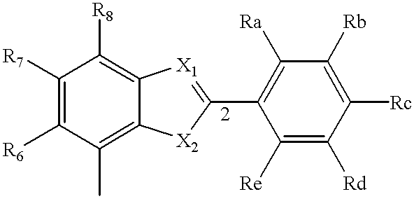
C1([R7])=C([R6])C(C)=C2C(=C1[R8])[X1]=C(C1=C([Ra])C([Rb])=C([Rc])C([Rd])=C1[Re])[X2]2
